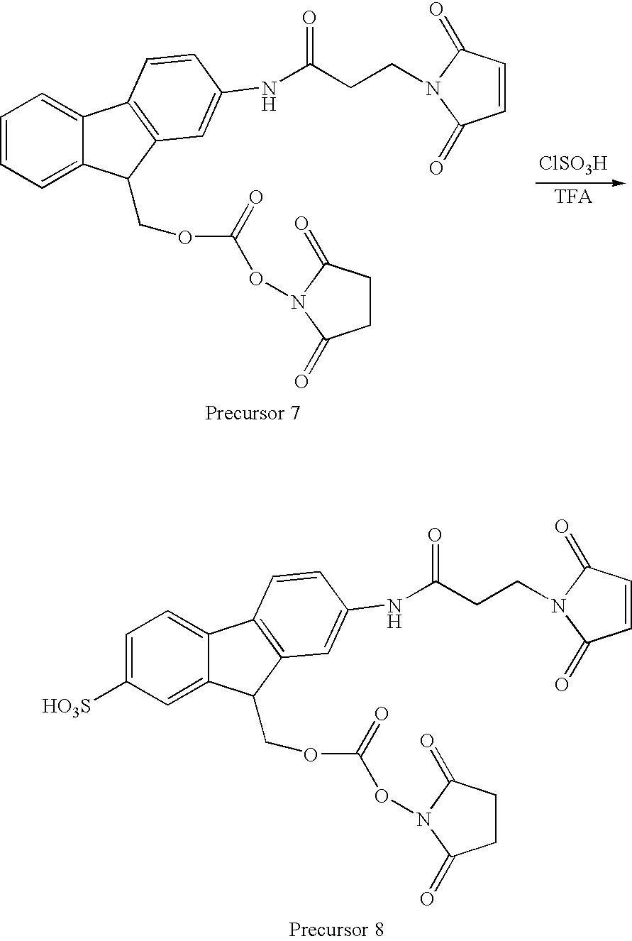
C1=C([HO3S])C=C2C(=C1)C1=C(C2COC(ON2C(=O)CCC2=O)=O)C=C(NC(CCN2C(=O)C=CC2=O)=O)C=C1.C1=CC=C2C(=C1)C1=C(C2COC(ON2C(=O)CCC2=O)=O)C=C(NC(CCN2C(=O)C=CC2=O)=O)C=C1.[ClSO3H]
